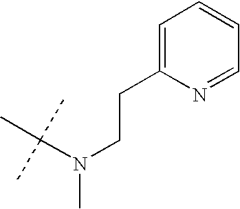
C1=C(CCN(C)C(C)(C)C)N=CC=C1
